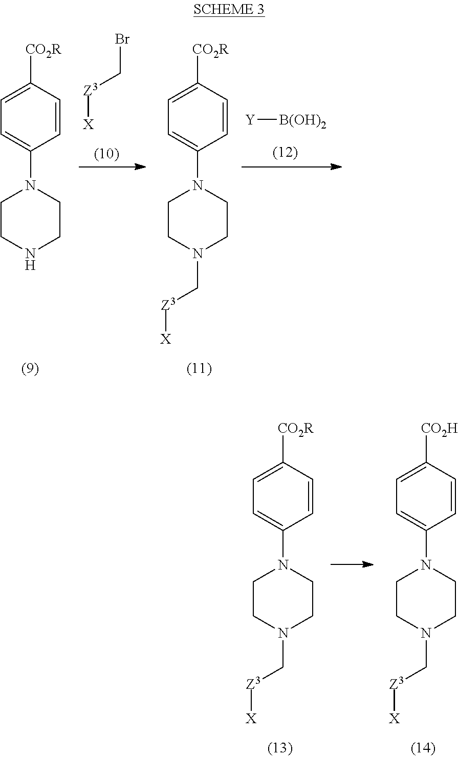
C1CN(C[Z3][X])CCN1C1=CC=C([CO2R])C=C1.BrC[Z3][X].C1CNCCN1C1=CC=C([CO2R])C=C1.[Y][B(OH)2].C1CN(C[Z3][X])CCN1C1=CC=C([CO2H])C=C1.C1CN(C[Z3][X])CCN1C1=CC=C([CO2R])C=C1
